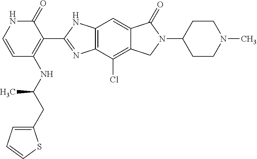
C12=C(C(Cl)=C3C(=C1)C(=O)N(C1CCN(C)CC1)C3)N=C(C1=C(NC(CC3=CC=CS3)C)C=CNC1=O)N2
